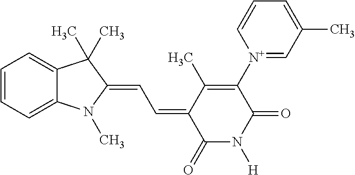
C1=CC=C2C(=C1)C(C)(C)C(=CC=C1C(=O)N([H])C(=O)C([N+]3=CC(C)=CC=C3)=C1C)N2C
